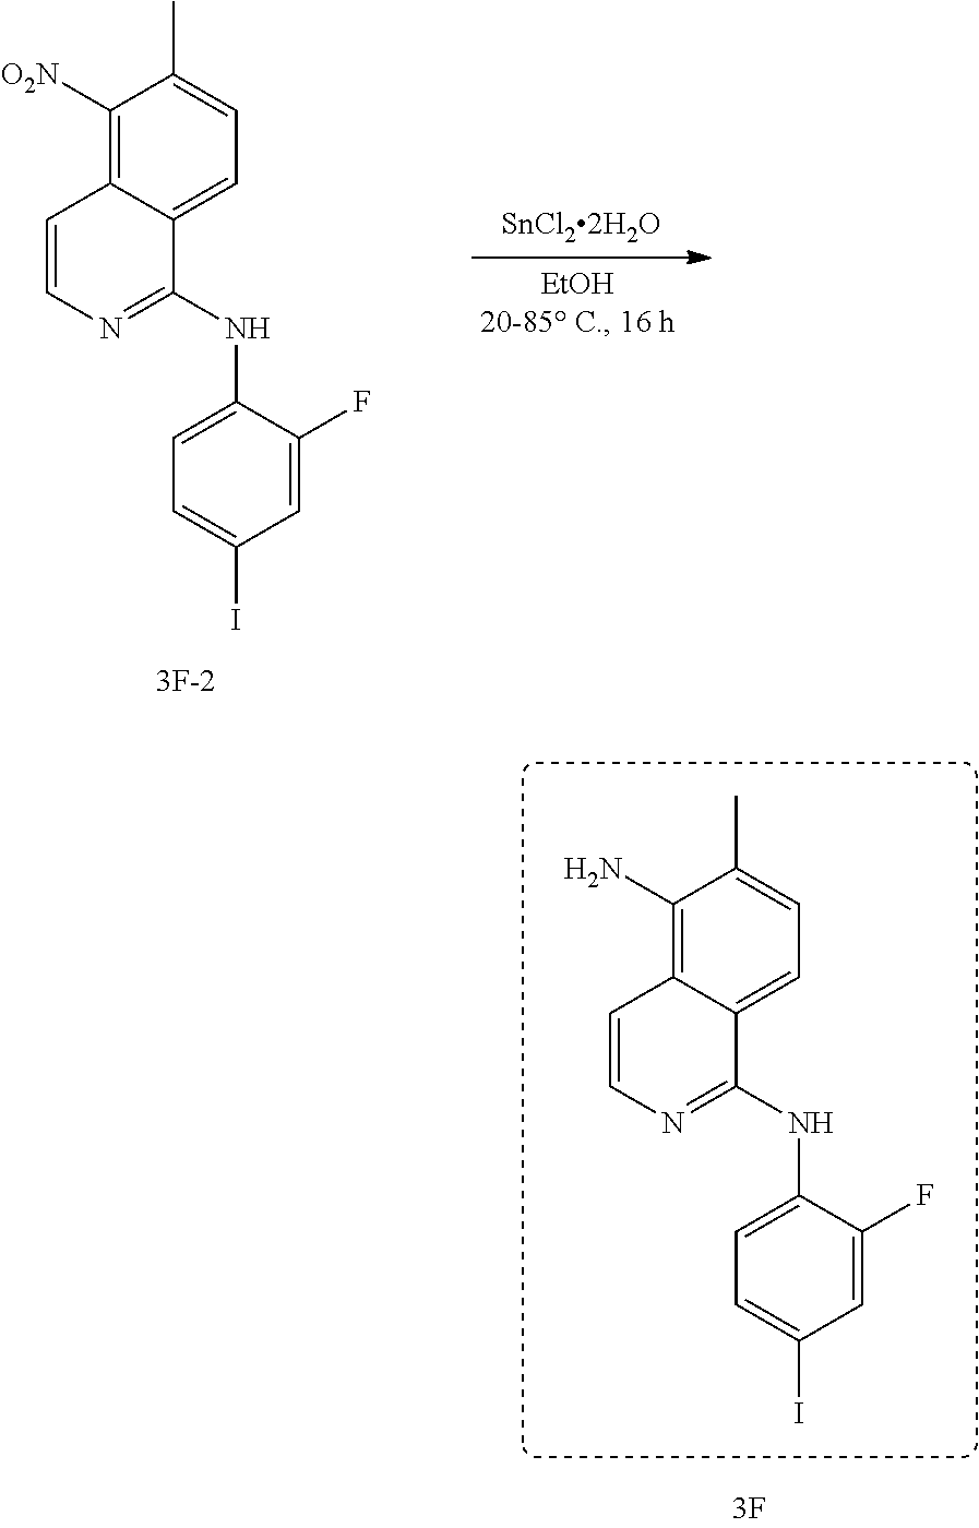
C1(N)=C2C(=CC=C1C)C(NC1=CC=C(I)C=C1F)=NC=C2.C1([O2N])=C2C(=CC=C1C)C(NC1=CC=C(I)C=C1F)=NC=C2
